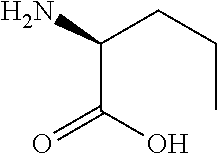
O=C(O)C(CCC)N
